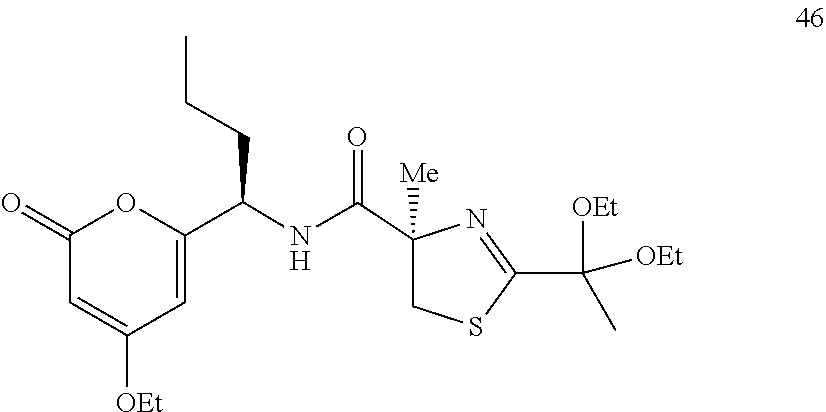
C1(C(C)([OEt])[OEt])=NC(C(NC(C2=CC([OEt])=CC(=O)O2)CCC)=O)([Me])CS1
